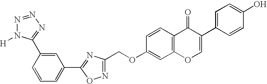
C1(C2=CC=CC(C3=NN=NN3[H])=C2)=NC(COC2=CC3=C(C=C2)C(=O)C(C2=CC=C(O)C=C2)=CO3)=NO1
